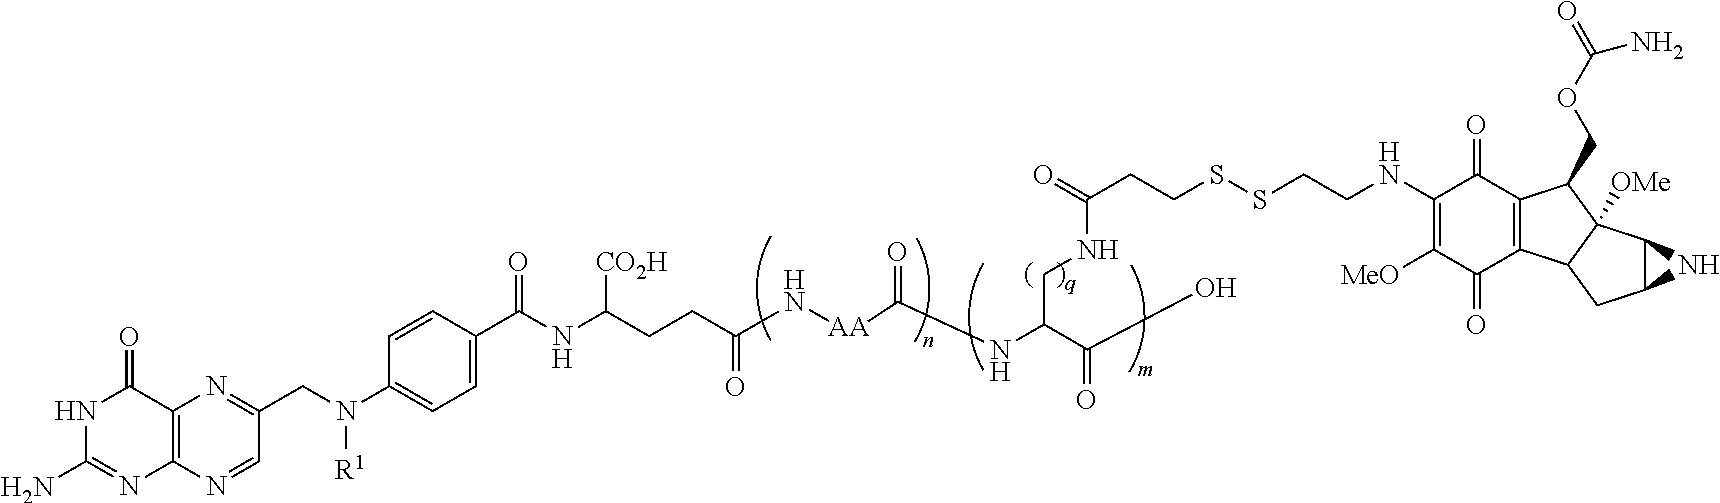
C12=C(N=CC(CN(C3=CC=C(C(NC(CCC(N[AA]C(NC(CNC(CCSSCCNC4=C([MeO])C(=O)C5=C(C4=O)C(COC(=O)N)C4([OMe])C5CC5C4N5)=O)C(=O)O)=O)=O)[CO2H])=O)C=C3)[R1])=N1)N=C(N)NC2=O
